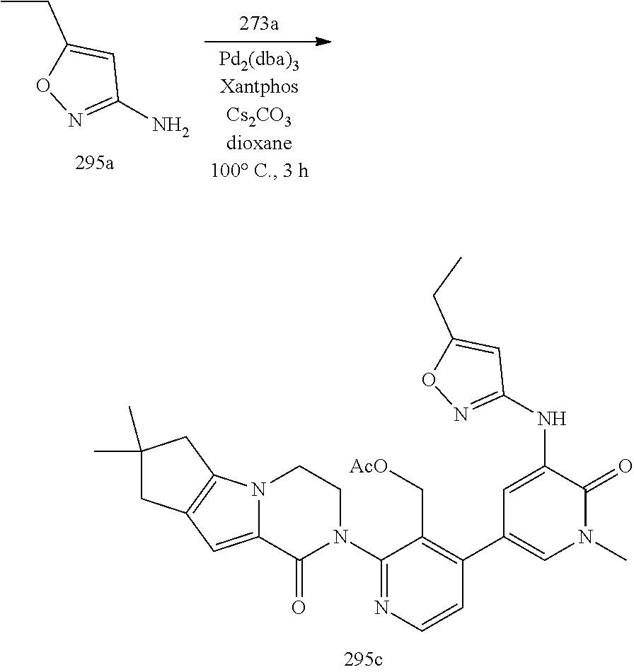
C1(N)=NOC(CC)=C1.C1(NC2=CC(C3=C(C[AcO])C(N4CCN5C(=CC6=C5CC(C)(C)C6)C4=O)=NC=C3)=CN(C)C2=O)=NOC(CC)=C1
